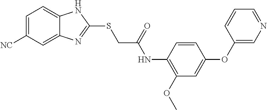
C1=C([NC])C=C2C(=C1)NC(SCC(NC1=C(OC)C=C(OC3=CN=CC=C3)C=C1)=O)=N2
